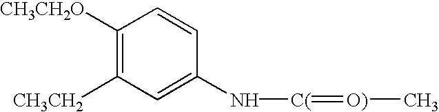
C1([CH3CH2O])=C([CH3CH2])C=C(N[C(]=[O)]C)C=C1
